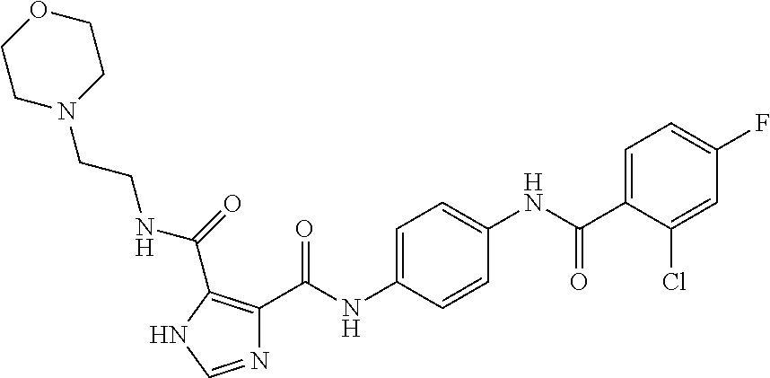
N1=CNC(C(=O)NCCN2CCOCC2)=C1C(NC1=CC=C(NC(C2=CC=C(F)C=C2Cl)=O)C=C1)=O
